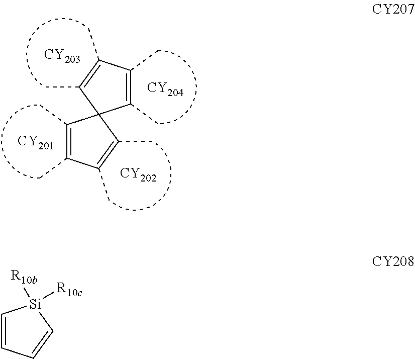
[CY201].C1(C)=C(C)C(C)=C(C)C12C(C)=C(C)C(C)=C2C.[CY204].[CY202].[CY203].C1=CC=C[Si]1([R10b])[R10c]
